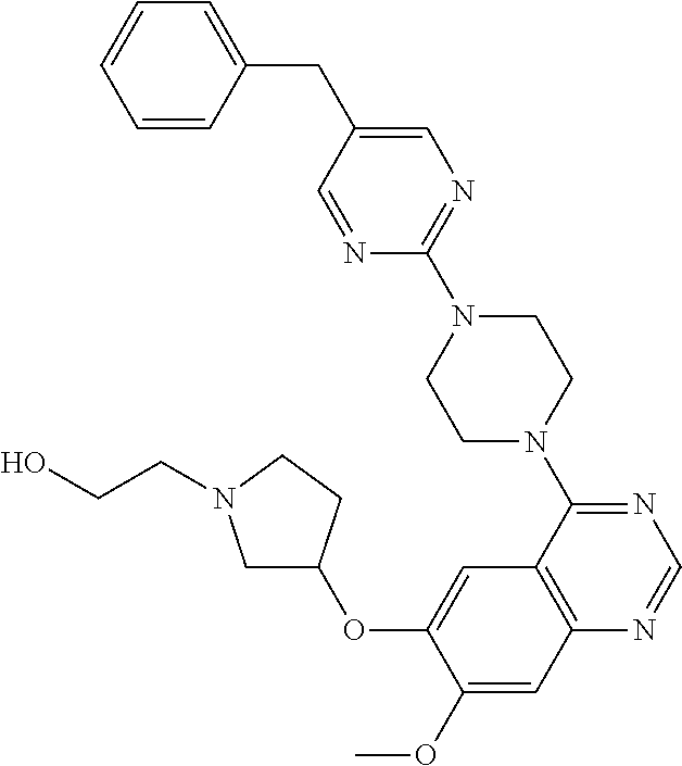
C1C(OC2=CC3=C(C=C2OC)N=CN=C3N2CCN(C3=NC=C(CC4=CC=CC=C4)C=N3)CC2)CCN1CCO
